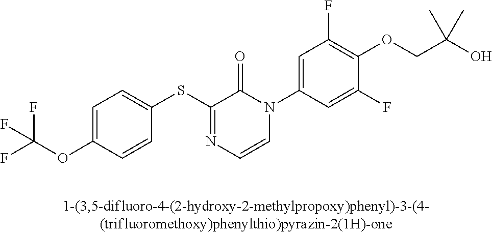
FC(OC1=CC=C(SC2=NC=CN(C3=CC(F)=C(OCC(O)(C)C)C(F)=C3)C2=O)C=C1)(F)F
